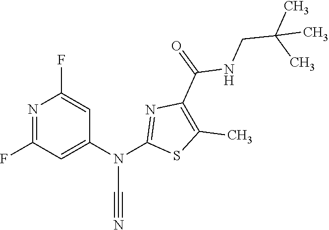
N1=C(F)C=C(N(C2=NC(C(NCC(C)(C)C)=O)=C(C)S2)C#N)C=C1F
